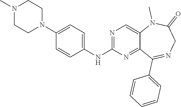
N1(C2=CC=C(NC3=NC=C4C(=N3)C(C3=CC=CC=C3)=NCC(=O)N4C)C=C2)CCN(C)CC1
